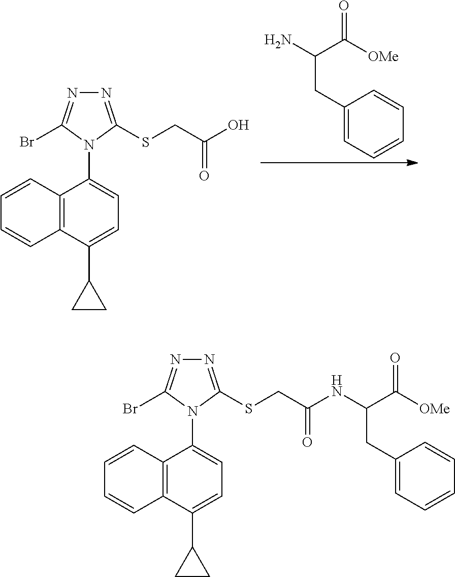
C12=C(C(C3CC3)=CC=C1N1C(SCC(O)=O)=NN=C1Br)C=CC=C2.NC(C([OMe])=O)CC1=CC=CC=C1.C12=C(C(C3CC3)=CC=C1N1C(SCC(NC(C([OMe])=O)CC3=CC=CC=C3)=O)=NN=C1Br)C=CC=C2
